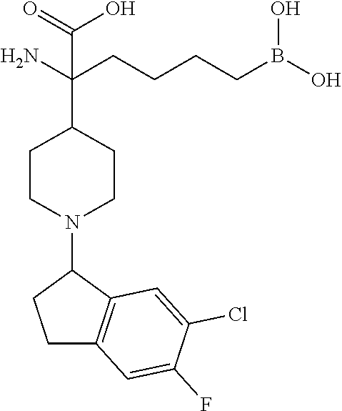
C1(N2CCC(C(CCCCB(O)O)(N)C(=O)O)CC2)CCC2=C1C=C(Cl)C(F)=C2
